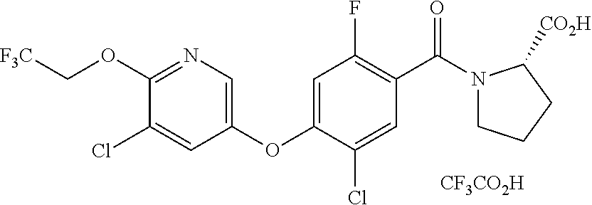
C1(OC2=CC(F)=C(C(=O)N3CCCC3[CO2H])C=C2Cl)=CN=C(OC[F3C])C(Cl)=C1.[CF3CO2H]
